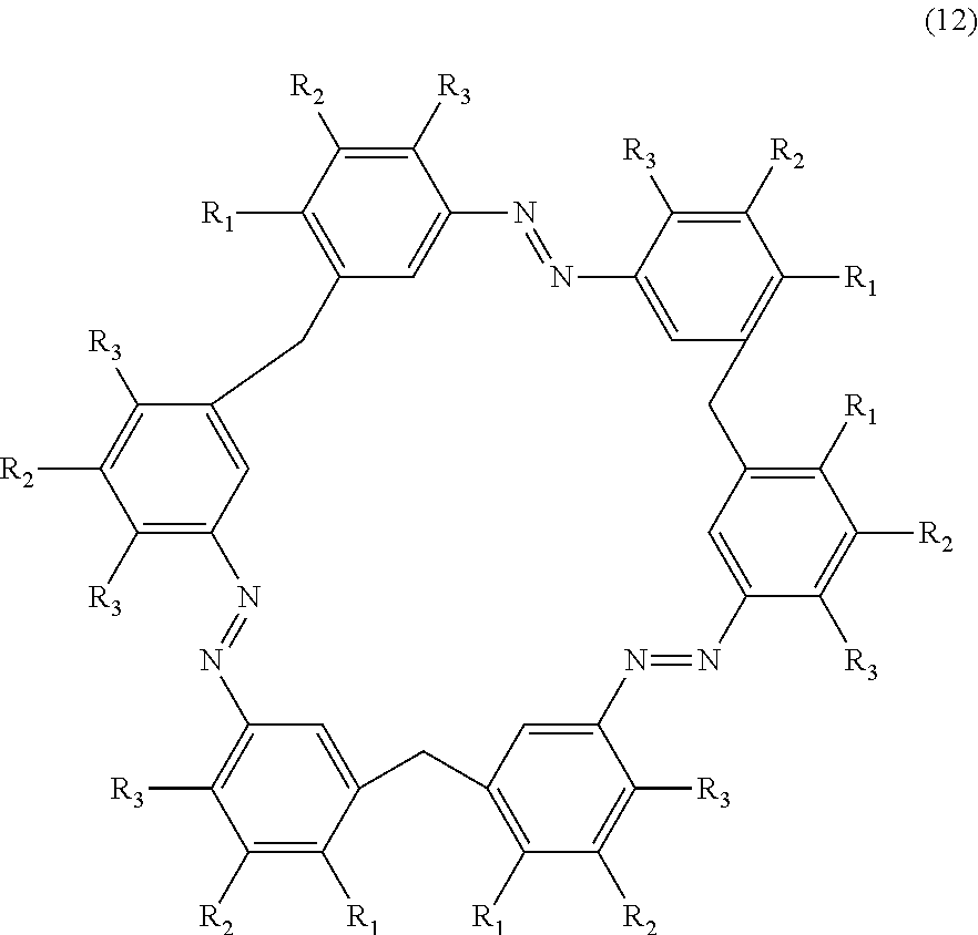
C12=C([R1])C([R2])=C([R3])C(=C1)N=NC1=CC(=C([R1])C([R2])=C1[R3])CC1=C([R1])C([R2])=C([R3])C(=C1)N=NC1=CC(=C([R1])C([R2])=C1[R3])CC1=CC(=C([R3])C([R2])=C1[R1])N=NC1=C([R3])C([R2])=C([R3])C(=C1)C2
